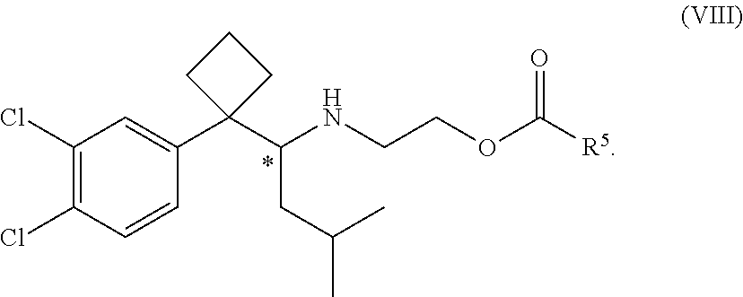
C1(Cl)=C(Cl)C=CC(C2(C(NCCOC([R5])=O)CC(C)C)CCC2)=C1
